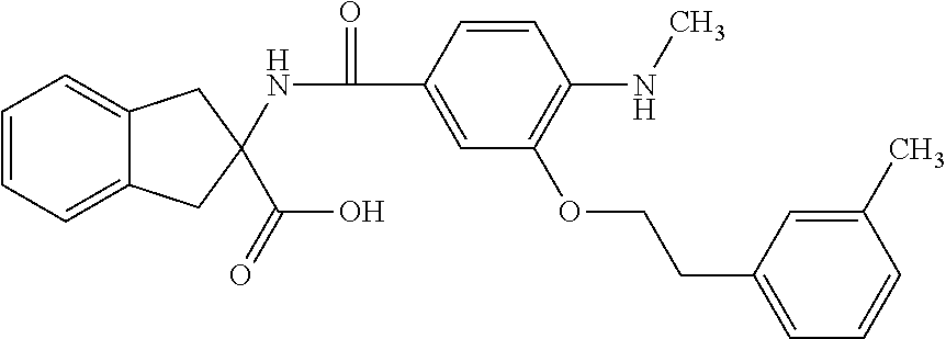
C1=CC(C(=O)NC2(C(O)=O)CC3=CC=CC=C3C2)=CC(OCCC2=CC=CC(C)=C2)=C1NC
